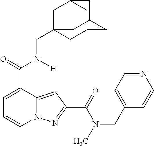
C1=C(C(=O)N([H])CC23CC4CC(C2)CC(C4)C3)C2=CC(C(=O)N(C)CC3=CC=NC=C3)=NN2C=C1
